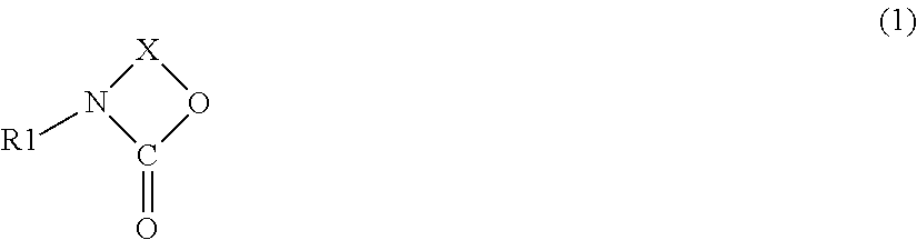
N1([R1])C(=O)O[X]1
